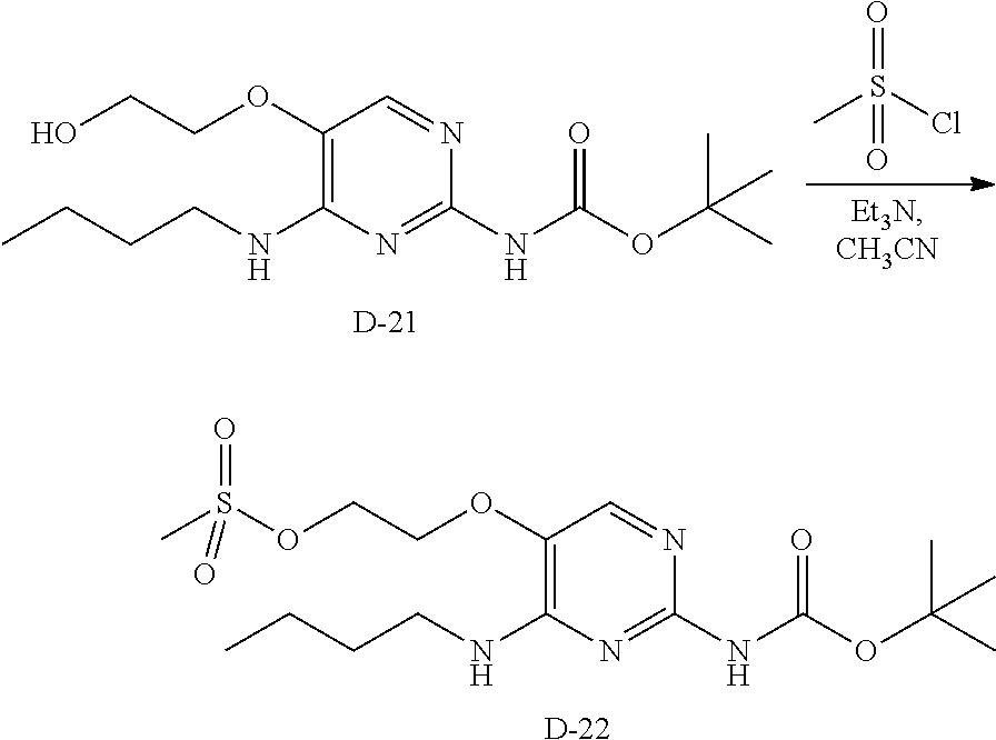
CS(Cl)(=O)=O.OCCOC1=C(NCCCC)N=C(NC(OC(C)(C)C)=O)N=C1.[D].O(CCOC1=C(NCCCC)N=C(NC(OC(C)(C)C)=O)N=C1)S(C)(=O)=O.[D]
